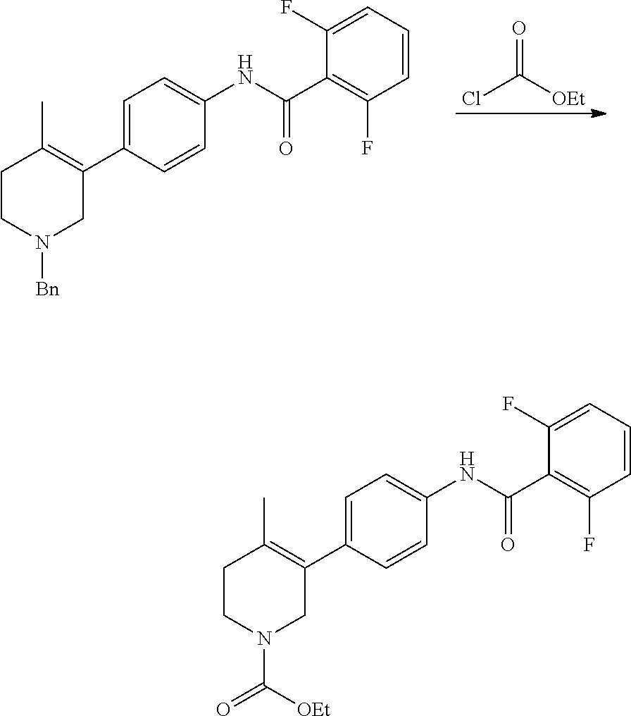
C1CN([Bn])CC(C2=CC=C(NC(=O)C3=C(F)C=CC=C3F)C=C2)=C1C.ClC(=O)[OEt].C1CN(C(=O)[OEt])CC(C2=CC=C(NC(=O)C3=C(F)C=CC=C3F)C=C2)=C1C
